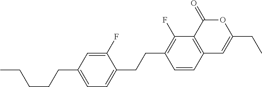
C12=C(C(=O)OC(CC)=C1)C(F)=C(CCC1=CC=C(CCCCC)C=C1F)C=C2
